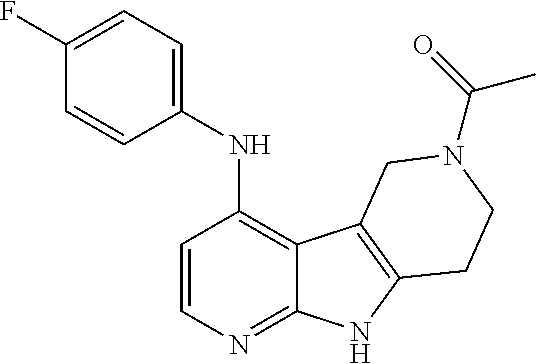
C1=CN=C2C(=C1NC1=CC=C(F)C=C1)C1=C(N2)CCN(C(=O)C)C1
